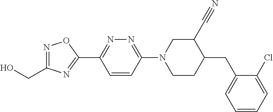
N1=C(CO)N=C(C2=NN=C(N3CCC(CC4=CC=CC=C4Cl)C(C#N)C3)C=C2)O1
